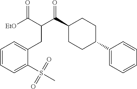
C1(C(C(CC2=CC=CC=C2S(C)(=O)=O)C(=O)[EtO])=O)CCC(C2=CC=CC=C2)CC1
